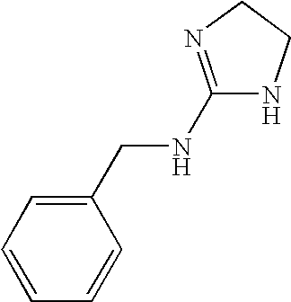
C1(CNC2=NCCN2)=CC=CC=C1
